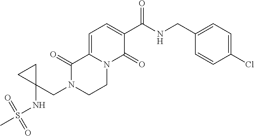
C1=C2N(C(=O)C(C(NCC3=CC=C(Cl)C=C3)=O)=C1)CCN(CC1(NS(C)(=O)=O)CC1)C2=O
